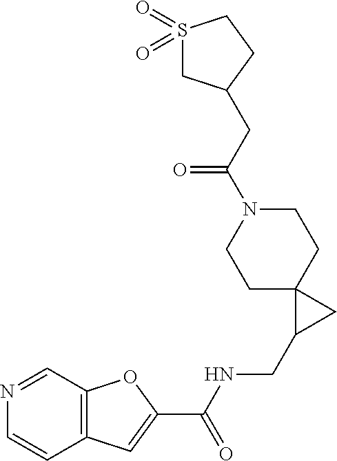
C12=C(C=NC=C1)OC(C(NCC1CC13CCN(C(CC1CS(=O)(=O)CC1)=O)CC3)=O)=C2
